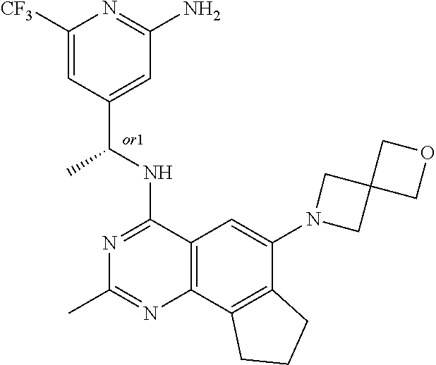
C12=C(C3=C(C(N4CC5(C4)COC5)=C1)CCC3)N=C(C)N=C2NC(C1=CC(N)=NC([CF3])=C1)C
